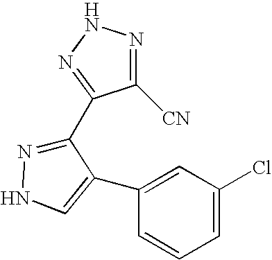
C1([CN])=NNN=C1C1=NNC=C1C1=CC(Cl)=CC=C1
